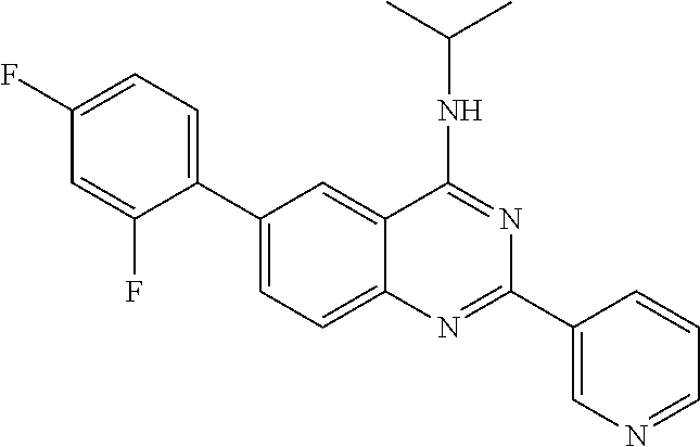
C1(C2=CC=C(F)C=C2F)=CC=C2C(=C1)C(NC(C)C)=NC(C1=CN=CC=C1)=N2
